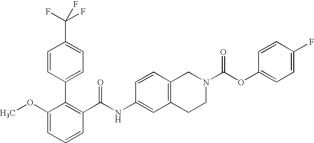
C1(OC)=CC=CC(C(NC2=CC3=C(C=C2)CN(C(OC2=CC=C(F)C=C2)=O)CC3)=O)=C1C1=CC=C(C(F)(F)F)C=C1
